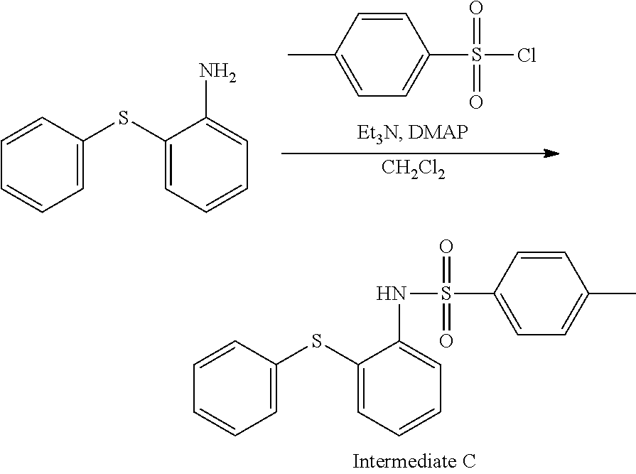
C1=C(SC2=CC=CC=C2NS(C2=CC=C(C)C=C2)(=O)=O)C=CC=C1.[CH2Cl2].C1=C(SC2=CC=CC=C2N)C=CC=C1.C1=CC(C)=CC=C1S(Cl)(=O)=O
